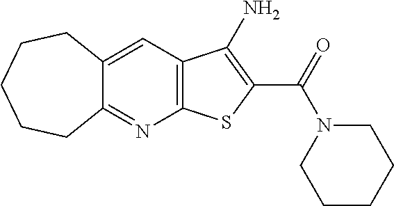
C12=NC3=C(C=C1CCCCC2)C(N)=C(C(=O)N1CCCCC1)S3
